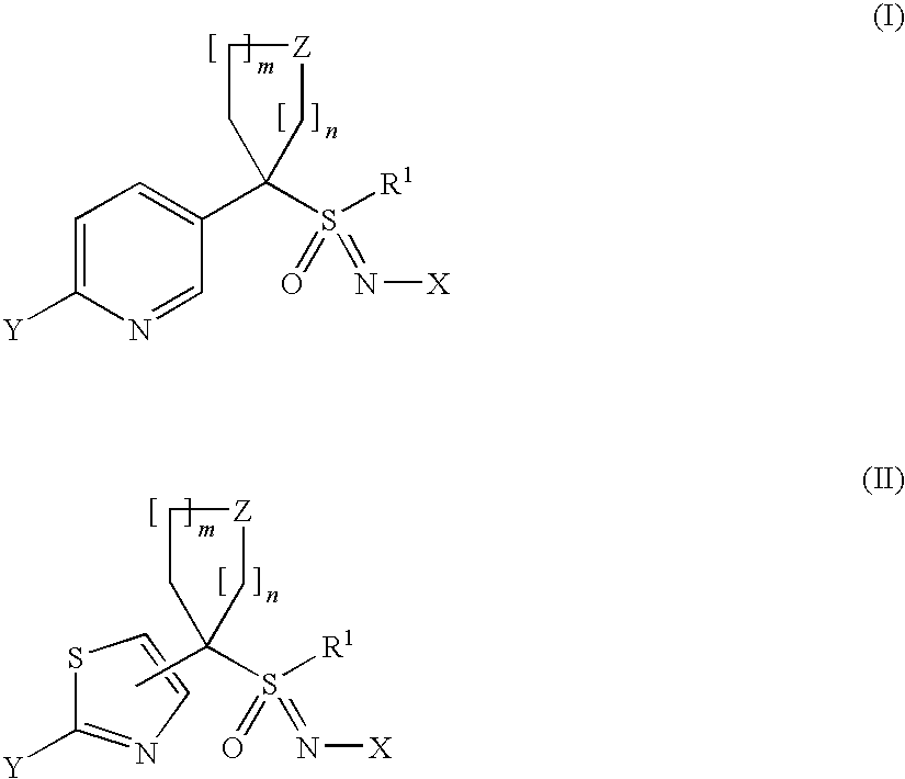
S([R1])(=N[X])(=O)C1(C)C[Z]CC1.S1C([Y])=NC=C1.C1=C([Y])N=CC(C2(S([R1])(=N[X])=O)C[Z]CC2)=C1
